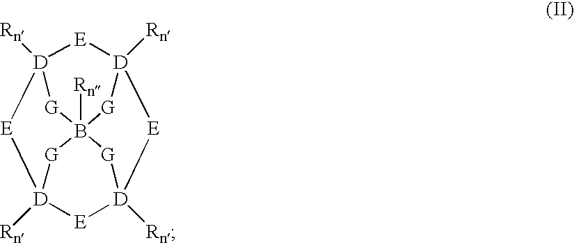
[D]12([Rn])[E][D]3([Rn])[E][D]4([Rn])[G]B([Rn])([G]1)([G][D]([Rn])([E]2)[E]4)[G]3
